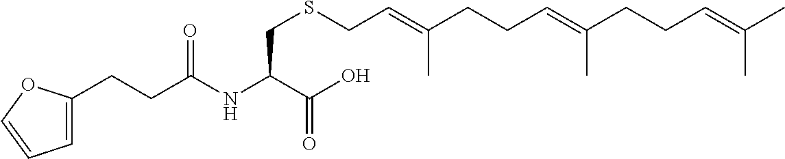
C(CC(NC(C(O)=O)CSCC=C(CCC=C(CCC=C(C)C)C)C)=O)C1=CC=CO1
